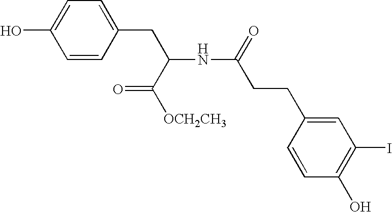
C1=CC(CC(NC(=O)CCC2=CC(I)=C(O)C=C2)C([OCH2CH3])=O)=CC=C1O
